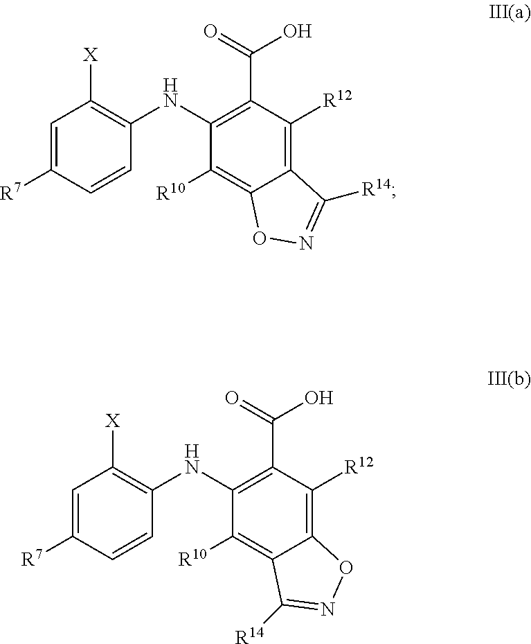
C1=C([R7])C=CC(NC2=C(C(=O)O)C([R12])=C3C(=C2[R10])ON=C3[R14])=C1[X].C1=C([R7])C=CC(NC2=C(C(=O)O)C([R12])=C3C(=C2[R10])C([R14])=NO3)=C1[X]
